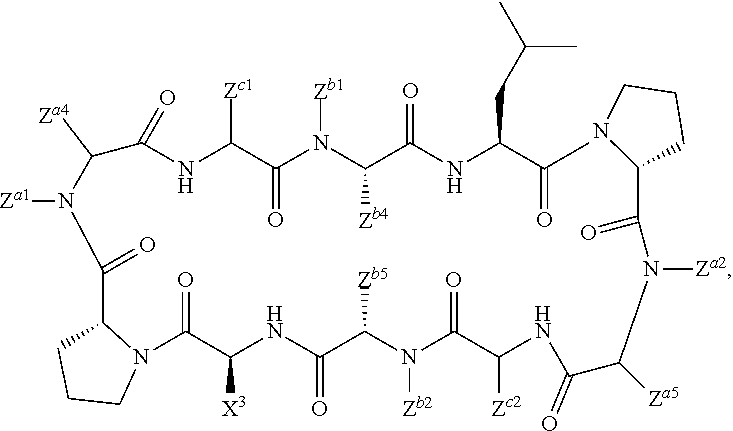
C1CCN(C(C(NC(C(N([Zb2])C(C([Zc2])NC(C(N(C(=O)C2CCCN2)[Za2])[Za5])=O)=O)[Zb5])=O)[X3])=O)C1C(=O)N(C(C(NC(C(N([Zb1])C(C(NC(C(C)=O)CC(C)C)=O)[Zb4])=O)[Zc1])=O)[Za4])[Za1]
